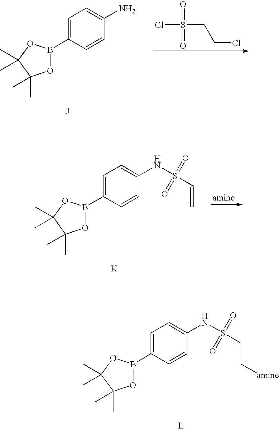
C1=C(B2OC(C)(C)C(C)(C)O2)C=CC(N)=C1.ClS(=O)(CCCl)=O.C1=C(B2OC(C)(C)C(C)(C)O2)C=CC(NS(C=C)(=O)=O)=C1.[K].C1=C(B2OC(C)(C)C(C)(C)O2)C=CC(NS(CC[amine])(=O)=O)=C1.[L]
